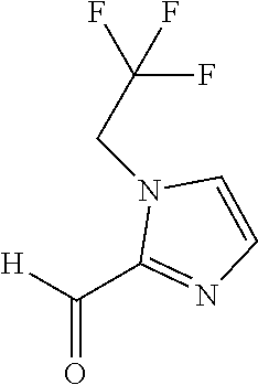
N1(CC(F)(F)F)C(C([H])=O)=NC=C1
